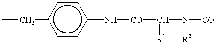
CCc1ccc(N[CO]C(N([CO])[R2])[R1])cc1
